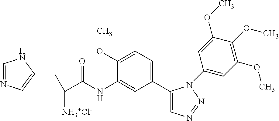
C1(C2=CC=C(OC)C(NC(C([NH3+Cl-])CC3=CN=CN3)=O)=C2)=CN=NN1C1=CC(OC)=C(OC)C(OC)=C1
